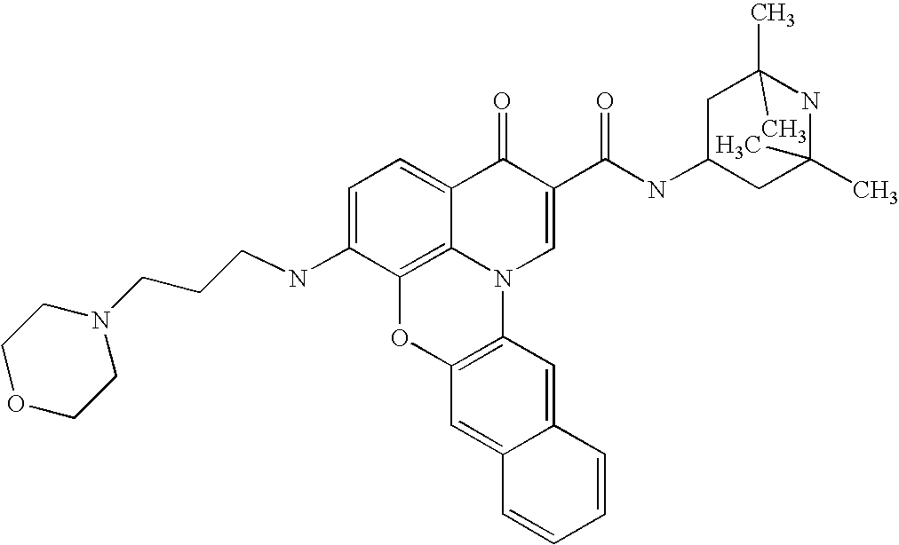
C1=C(NCCCN2CCOCC2)C2=C3C(=C1)C(=O)C(C(NC1CC(C)(C)NC(C)(C)C1)=O)=CN3C1=C(O2)C=C2C(=C1)C=CC=C2
